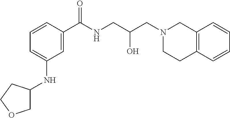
N1(CC(CNC(C2=CC(NC3COCC3)=CC=C2)=O)O)CCC2=C(C1)C=CC=C2
